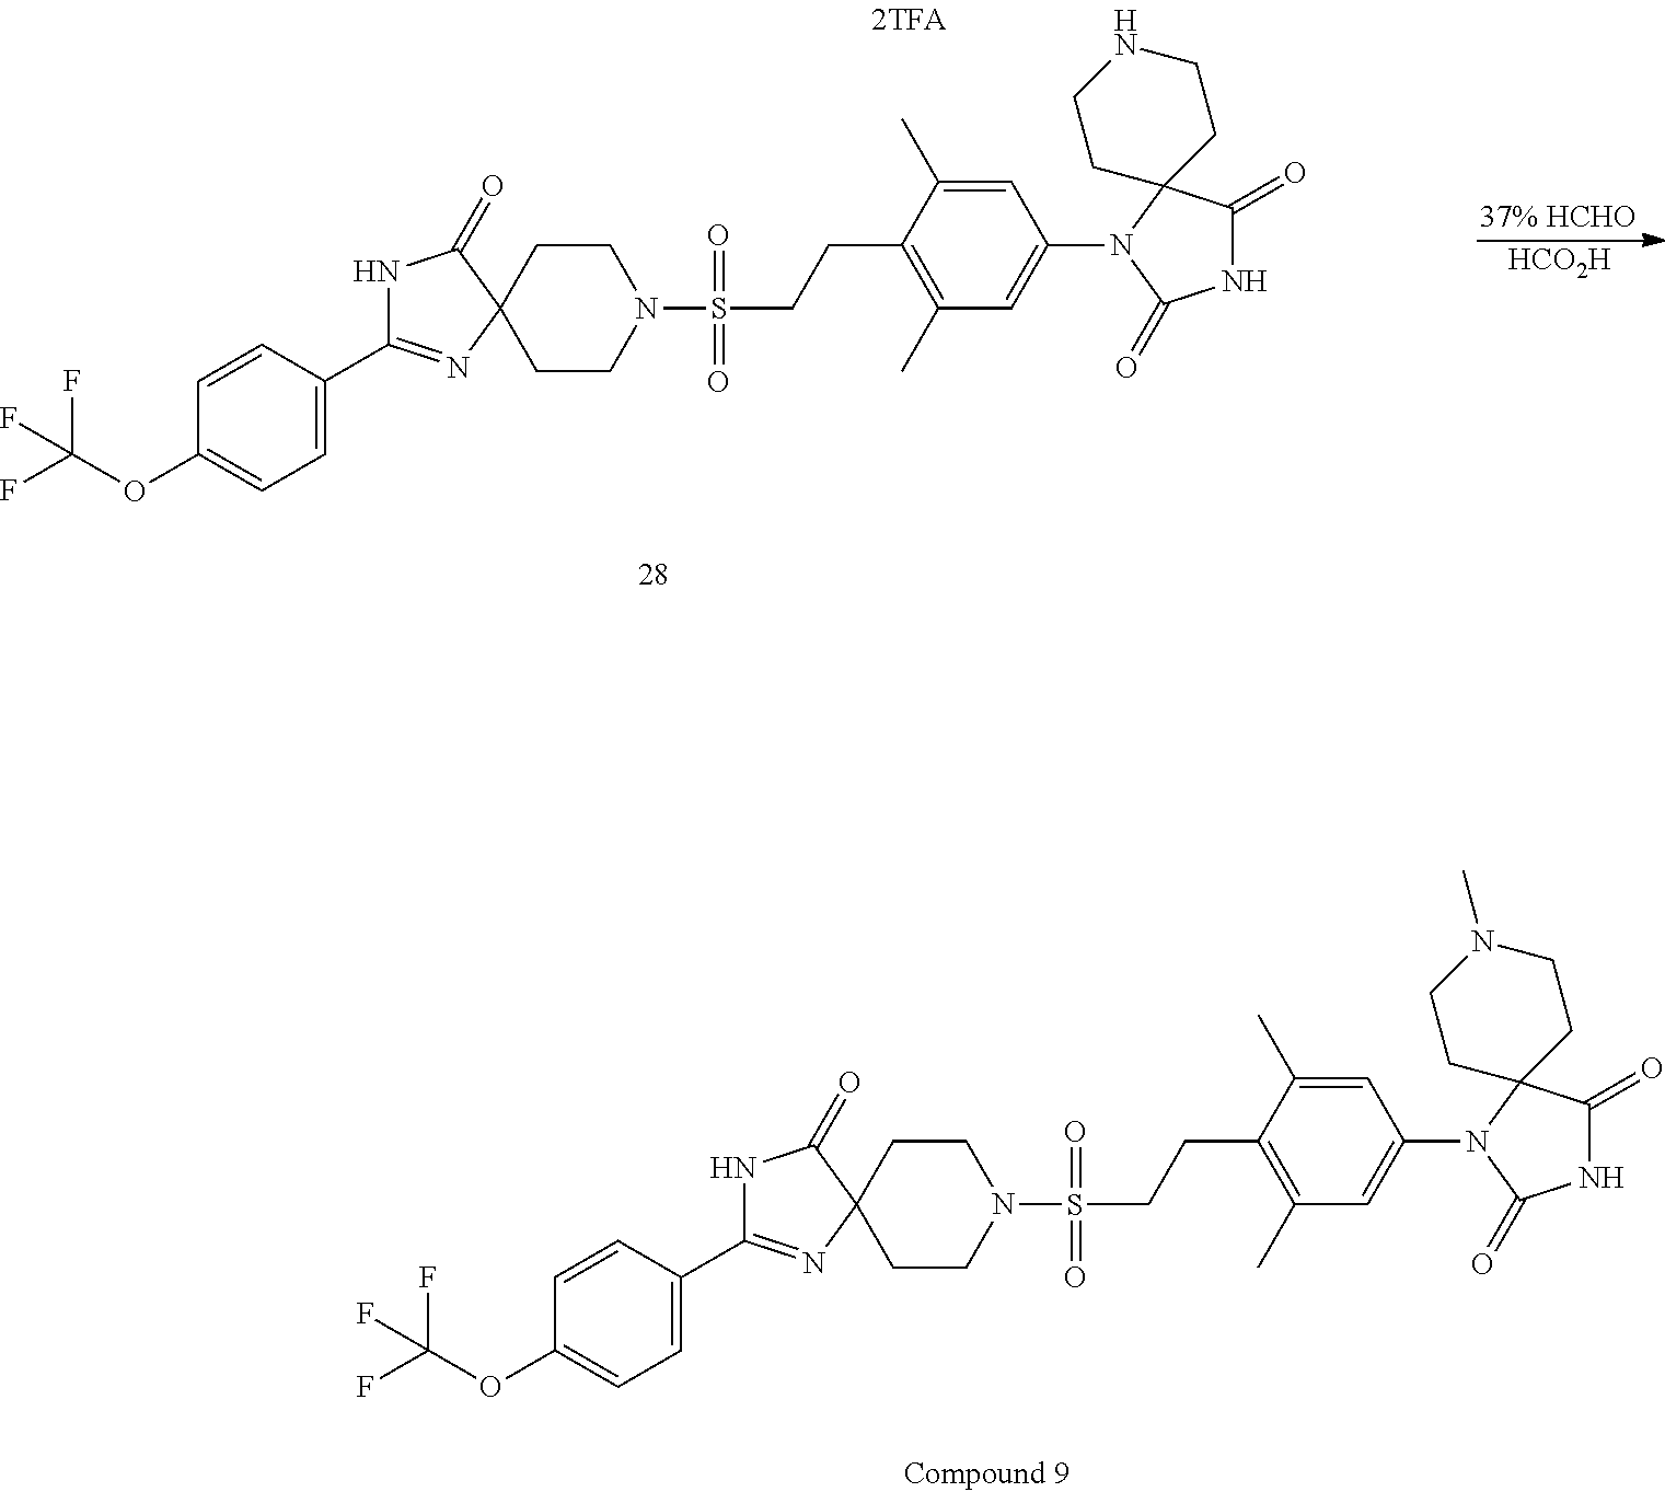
N1C(=O)C2(N(C3=CC(C)=C(CCS(=O)(=O)N4CCC5(CC4)N=C(C4=CC=C(OC(F)(F)F)C=C4)NC5=O)C(C)=C3)C1=O)CCNCC2.[HCO2H].N1C(=O)C2(N(C3=CC(C)=C(CCS(=O)(=O)N4CCC5(CC4)N=C(C4=CC=C(OC(F)(F)F)C=C4)NC5=O)C(C)=C3)C1=O)CCN(C)CC2
